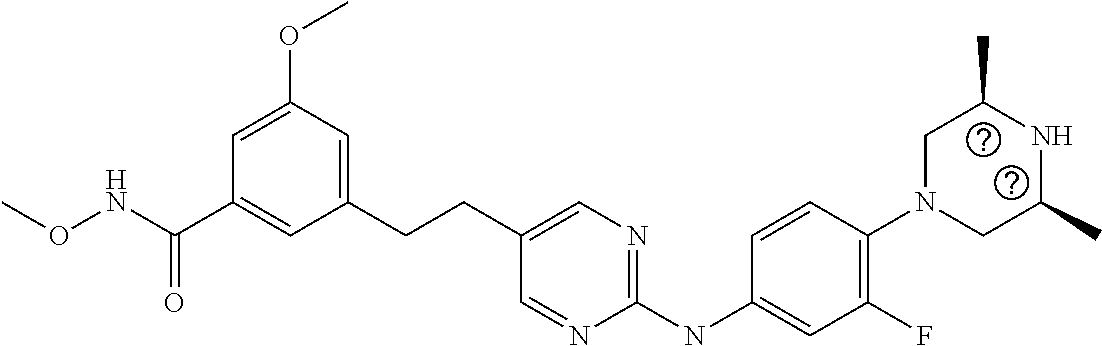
C1(CCC2=CN=C(NC3=CC(F)=C(N4CC(C)NC(C)C4)C=C3)N=C2)=CC(OC)=CC(C(NOC)=O)=C1
